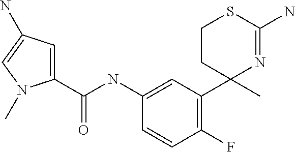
C1(C(NC2=CC(C3(C)N=C(N)SCC3)=C(F)C=C2)=O)=CC(N)=CN1C
